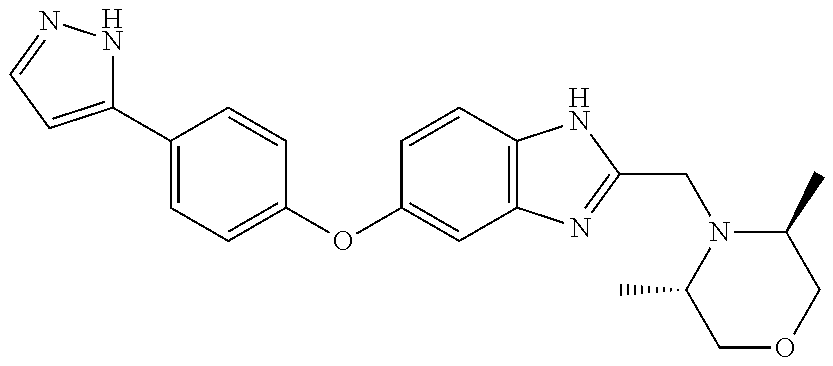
C1(C2=CC=C(OC3=CC4=C(C=C3)NC(CN3C(C)COCC3C)=N4)C=C2)=CC=NN1
